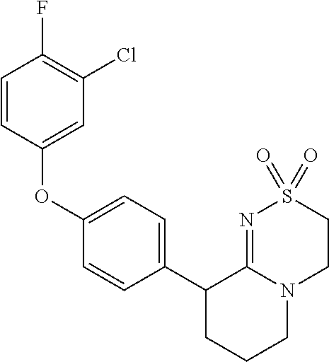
C1S(=O)(=O)N=C2N(C1)CCCC2C1=CC=C(OC2=CC(Cl)=C(F)C=C2)C=C1
